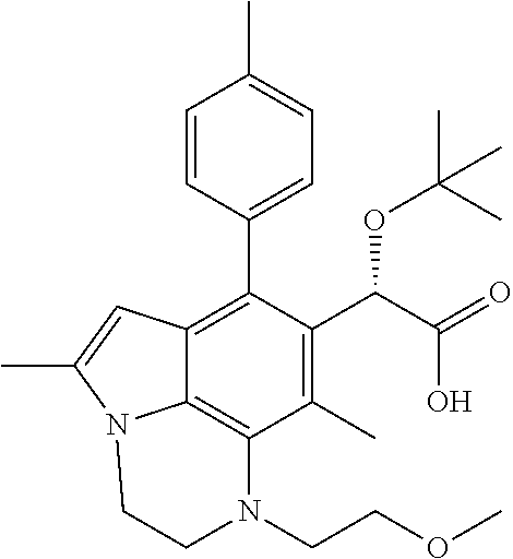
C1=CC(C2=C3C4=C(C(C)=C2C(C(O)=O)OC(C)(C)C)N(CCOC)CCN4C(C)=C3)=CC=C1C
